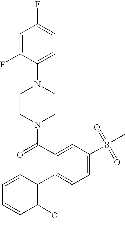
C1=CC(OC)=C(C2=CC=C(S(=O)(=O)C)C=C2C(N2CCN(C3=CC=C(F)C=C3F)CC2)=O)C=C1
